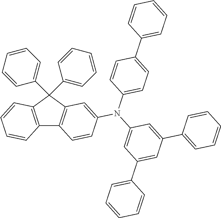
C12=C(C(C3=CC=CC=C3)(C3=CC=CC=C3)C3=C1C=CC(N(C1=CC(C4=CC=CC=C4)=CC(C4=CC=CC=C4)=C1)C1=CC=C(C4=CC=CC=C4)C=C1)=C3)C=CC=C2
